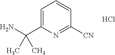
C1=C(C(N)(C)C)N=C([CN])C=C1.Cl
